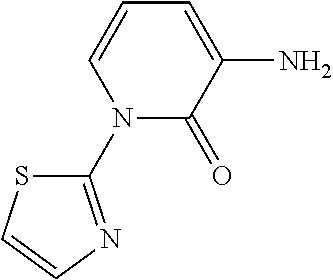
C1(N2C(=O)C(N)=CC=C2)=NC=CS1
